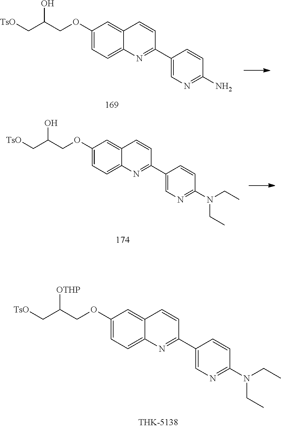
C1(OCC(C[TsO])O)=CC=C2C(=C1)C=CC(C1=CN=C(N)C=C1)=N2.C1(OCC(C[TsO])O)=CC=C2C(=C1)C=CC(C1=CN=C(N(CC)CC)C=C1)=N2.C1(OCC(C[TsO])[OTHP])=CC=C2C(=C1)C=CC(C1=CN=C(N(CC)CC)C=C1)=N2
